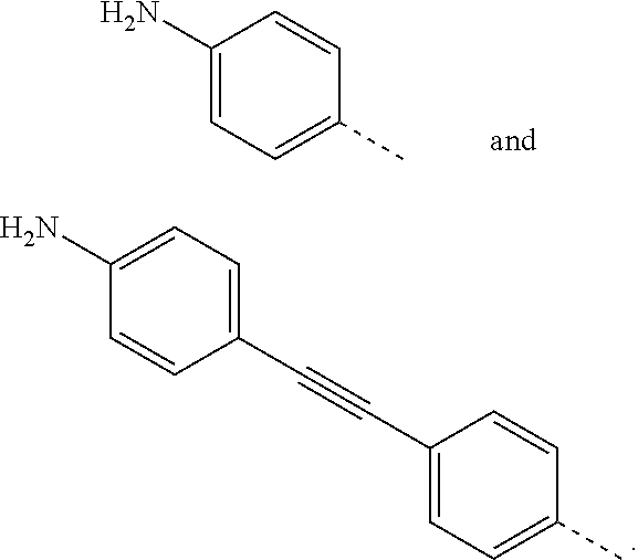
C1(N)=CC=C(C)C=C1.C1(N)=CC=C(C#CC2=CC=C(C)C=C2)C=C1
